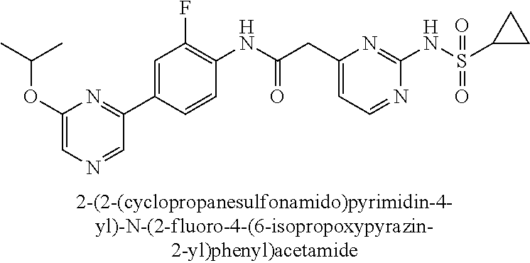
C1(NC(=O)CC2=CC=NC(NS(=O)(=O)C3CC3)=N2)=C(F)C=C(C2=NC(OC(C)C)=CN=C2)C=C1
